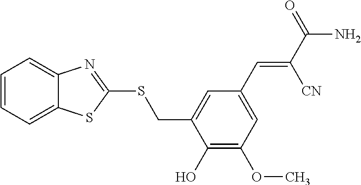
C1=CC=C2C(=C1)N=C(SCC1=CC(C=C(C(=O)N)[CN])=CC(OC)=C1O)S2
